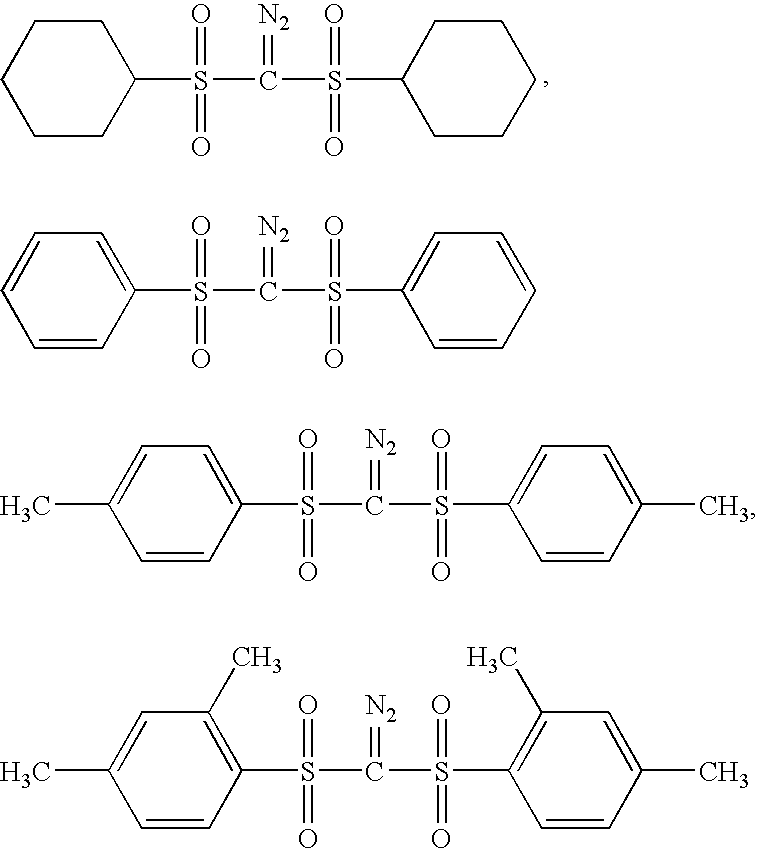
C1CCC(S(C(=[N2])S(=O)(=O)C2CCCCC2)(=O)=O)CC1.C1=CC=C(S(C(=[N2])S(=O)(=O)C2=CC=CC=C2)(=O)=O)C=C1.C1(C)=CC=C(S(C(=[N2])S(=O)(=O)C2=CC=C(C)C=C2)(=O)=O)C=C1.C1(C)=CC(C)=C(S(C(=[N2])S(=O)(=O)C2=C(C)C=C(C)C=C2)(=O)=O)C=C1
